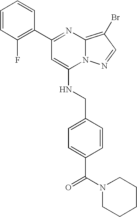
C1(C2=NC3=C(Br)C=NN3C(NCC3=CC=C(C(=O)N4CCCCC4)C=C3)=C2)=C(F)C=CC=C1
